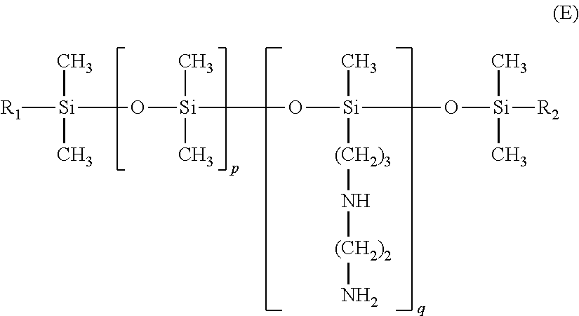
O([Si](O[Si](C)([(CH2)3]N[(CH2)2]N)O[Si]([R2])(C)C)(C)C)[Si]([R1])(C)C
